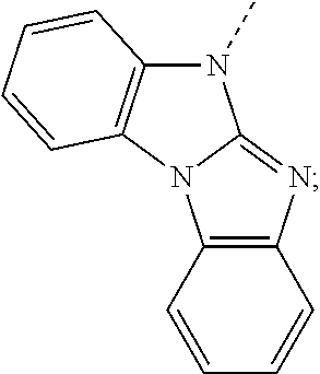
C12=C(N3C(=NC4=C3C=CC=C4)N1C)C=CC=C2
